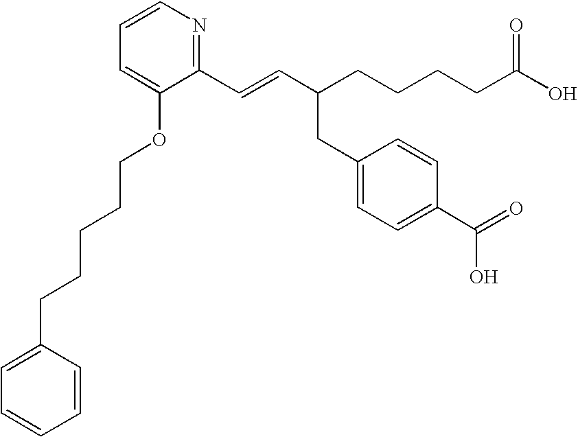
C1=CN=C(C=CC(CCCCC(O)=O)CC2=CC=C(C(O)=O)C=C2)C(OCCCCCC2=CC=CC=C2)=C1
